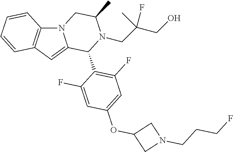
N12C3=C(C=C1C(C1=C(F)C=C(OC4CN(CCCF)C4)C=C1F)N(CC(CO)(C)F)C(C)C2)C=CC=C3
